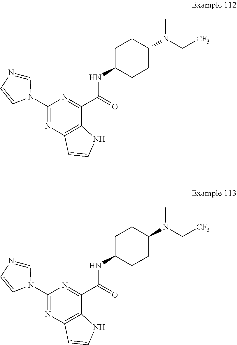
C1(N2C=NC=C2)=NC2=C(C(C(=O)NC3CCC(N(C[CF3])C)CC3)=N1)NC=C2.C1(N2C=NC=C2)=NC2=C(C(C(=O)NC3CCC(N(C[CF3])C)CC3)=N1)NC=C2
